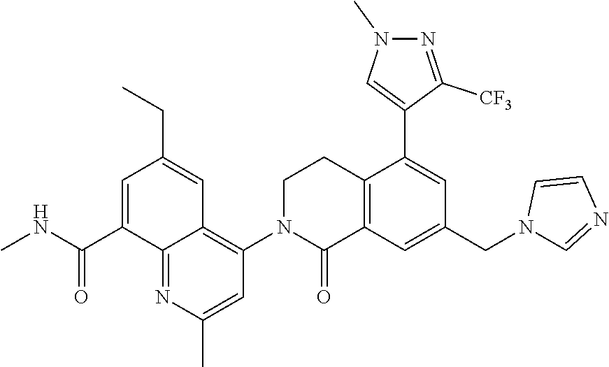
C1CN(C2=C3C(=NC(C)=C2)C(C(NC)=O)=CC(CC)=C3)C(=O)C2=C1C(C1=CN(C)N=C1[CF3])=CC(CN1C=NC=C1)=C2
